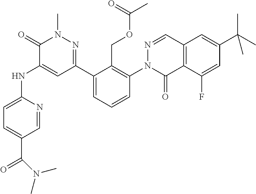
C1=C(NC2=CC(C3=CC=CC(N4C(=O)C5=C(C=N4)C=C(C(C)(C)C)C=C5F)=C3COC(C)=O)=NN(C)C2=O)N=CC(C(=O)N(C)C)=C1
